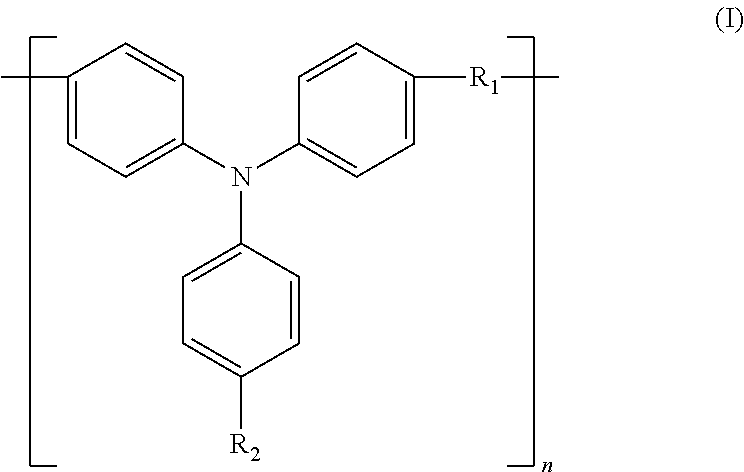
C1(C)=CC=C(N(C2=CC=C([R1]C)C=C2)C2=CC=C([R2])C=C2)C=C1
